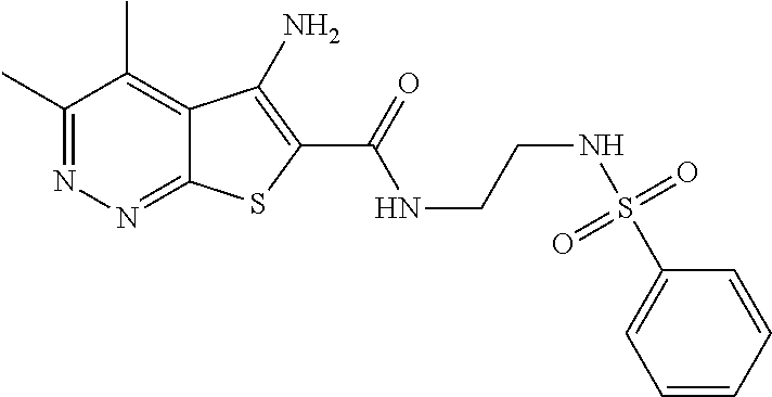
C1(C)=NN=C2C(=C1C)C(N)=C(C(=O)NCCNS(C1=CC=CC=C1)(=O)=O)S2
